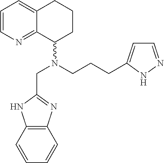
C(CCN(CC1=NC2=C(N1)C=CC=C2)C1CCCC2=CC=CN=C12)C1=CC=NN1
